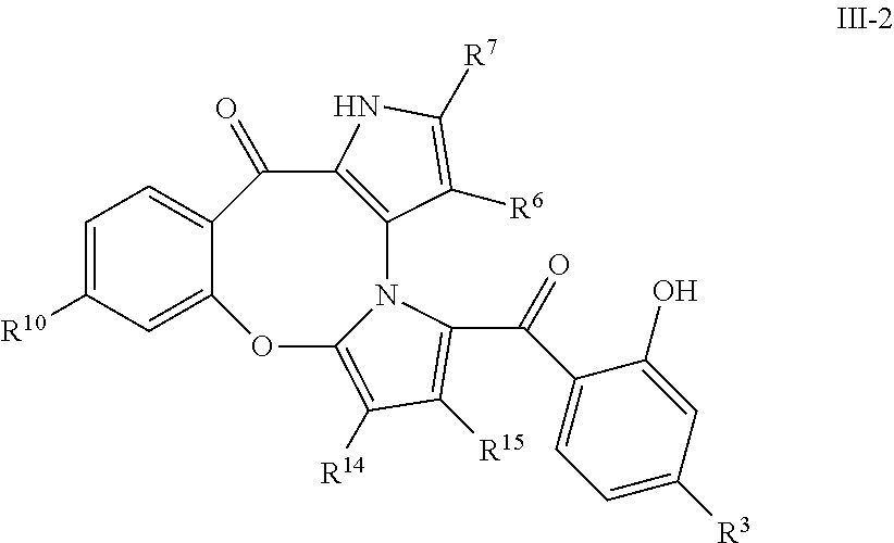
C1=C([R10])C=C2C(=C1)C(=O)C1=C(N3C(=C([R14])C([R15])=C3C(=O)C3=CC=C([R3])C=C3O)O2)C([R6])=C([R7])N1
